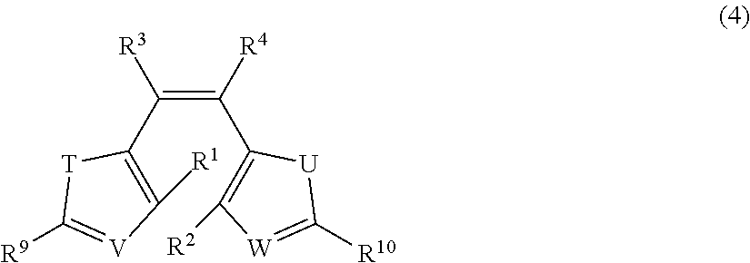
C1(C(=C(C2=C([R1])[V]=C([R9])[T]2)[R3])[R4])=C([R2])[W]=C([R10])[U]1
